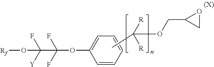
C1=C(OC(F)(F)C([Y])(F)O[Rf])C=CC=C1.CC([R])([R])OCC1CO1
